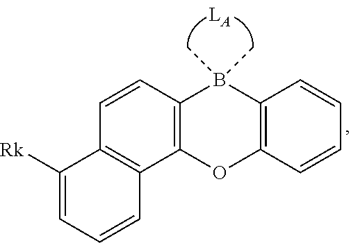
C1=CC2=C(C3=C1C([Rk])=CC=C3)OC1=C(B2(C)C)C=CC=C1
